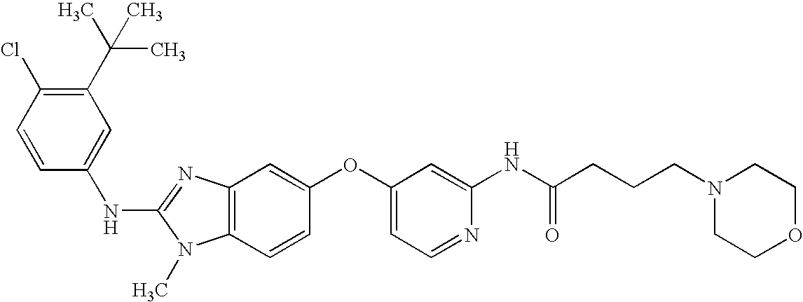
C1(C(C)(C)C)=C(Cl)C=CC(NC2=NC3=C(N2C)C=CC(OC2=CC=NC(NC(CCCN4CCOCC4)=O)=C2)=C3)=C1
